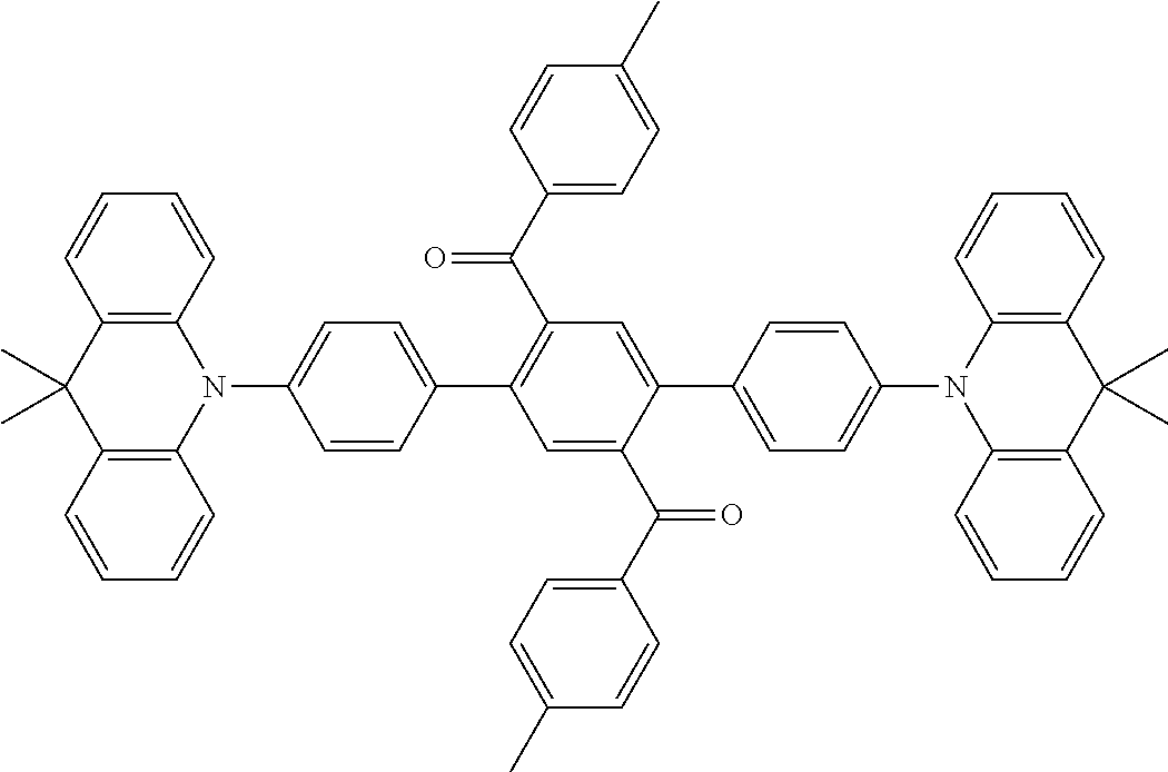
C12=C(C=CC=C1)N(C1=CC=C(C3=C(C(C4=CC=C(C)C=C4)=O)C=C(C4=CC=C(N5C6=C(C(C)(C)C7=C5C=CC=C7)C=CC=C6)C=C4)C(C(=O)C4=CC=C(C)C=C4)=C3)C=C1)C1=C(C2(C)C)C=CC=C1
